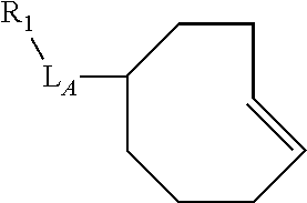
[R1][LA]C1CCCC=CCC1
